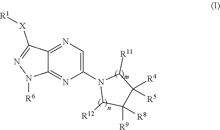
C1(N2C([R12])C([R8])([R9])C([R4])([R5])C2[R11])=CN=C2C(=N1)N([R6])N=C2[X][R1]
